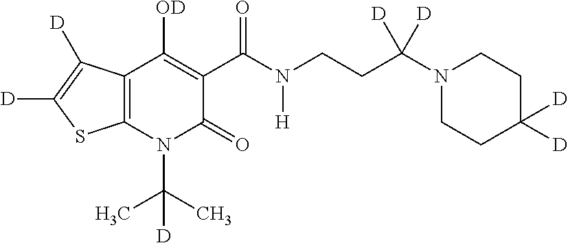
C12=C(N(C(C)(C)[D])C(=O)C(C(N(CCC(N3CCC([D])([D])CC3)([D])[D])[H])=O)=C1[OD])SC([D])=C2[D]
